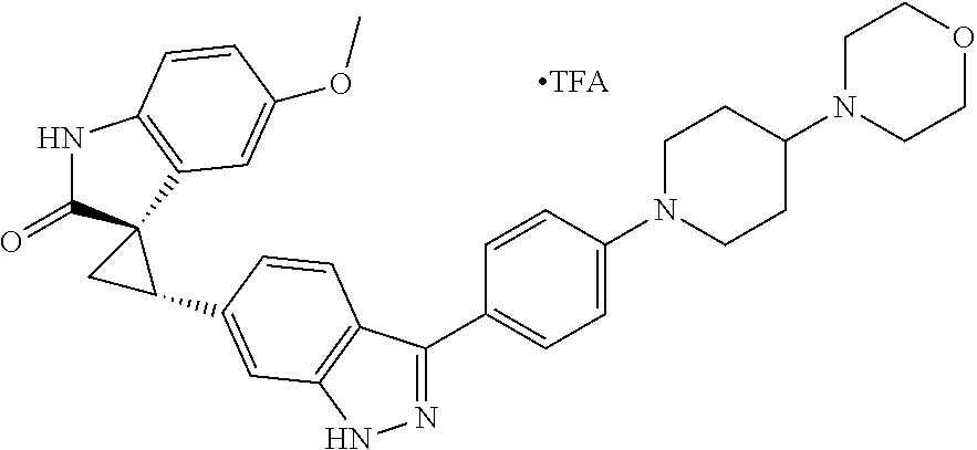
N1C(=O)C2(C3=C1C=CC(OC)=C3)CC2C1=CC2=C(C(C3=CC=C(N4CCC(N5CCOCC5)CC4)C=C3)=NN2)C=C1
